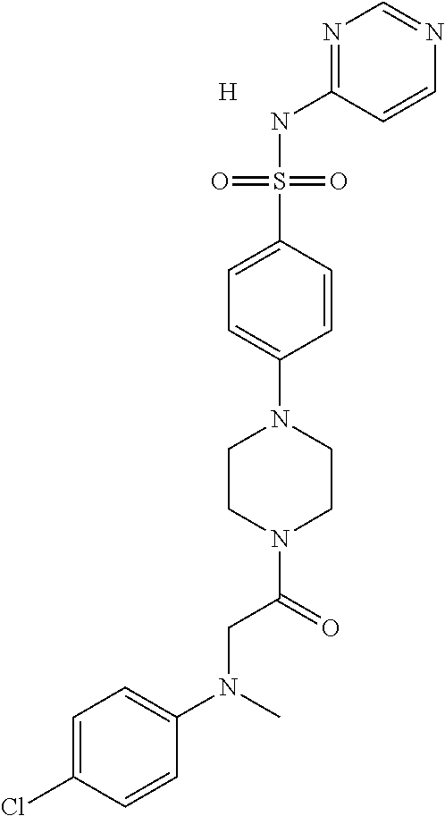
C1=C(Cl)C=CC(N(C)CC(N2CCN(C3=CC=C(S(NC4=NC=NC=C4)(=O)=O)C=C3)CC2)=O)=C1.[H]
